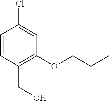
C(C1=C(OCCC)C=C(Cl)C=C1)O
